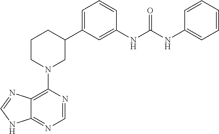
C12=C(N3CC(C4=CC=CC(NC(NC5=CC=CC=C5)=O)=C4)CCC3)N=CN=C1NC=N2
